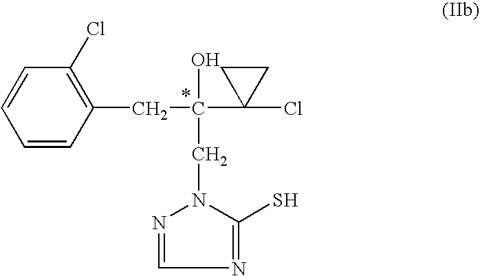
C1=CC(Cl)=C(CC(O)(CN2C(S)=NC=N2)C2(Cl)CC2)C=C1
